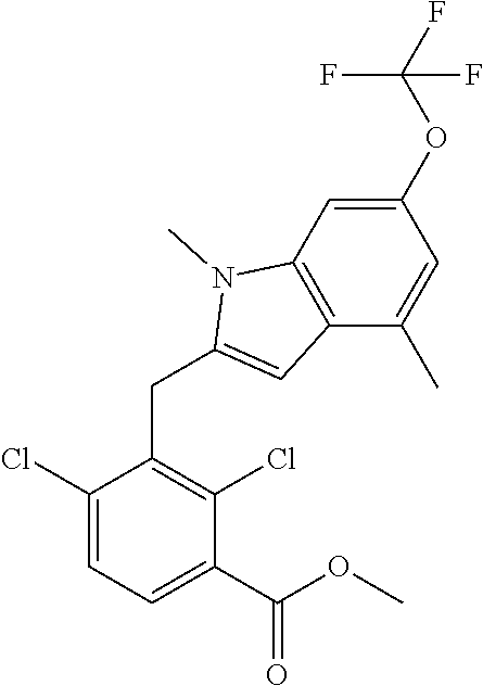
C1(Cl)=CC=C(C(OC)=O)C(Cl)=C1CC1=CC2=C(C=C(OC(F)(F)F)C=C2C)N1C
